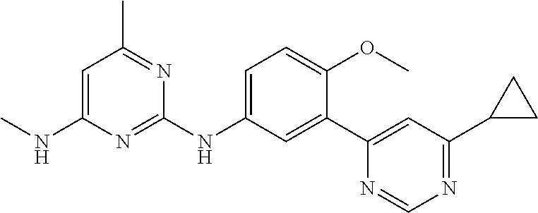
C1=C(NC2=NC(NC)=CC(C)=N2)C=C(C2=CC(C3CC3)=NC=N2)C(OC)=C1
